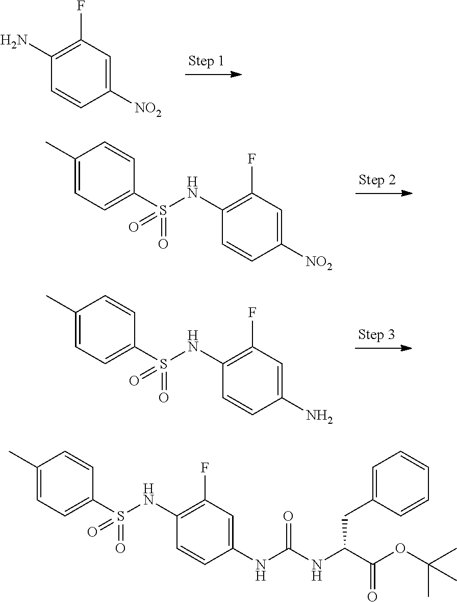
C1(C)=CC=C(S(NC2=C(F)C=C(N)C=C2)(=O)=O)C=C1.C1(N)=C(F)C=C([NO2])C=C1.C1(C)=CC=C(S(NC2=C(F)C=C([NO2])C=C2)(=O)=O)C=C1.C1(C)=CC=C(S(NC2=C(F)C=C(NC(NC(C(OC(C)(C)C)=O)CC3=CC=CC=C3)=O)C=C2)(=O)=O)C=C1
